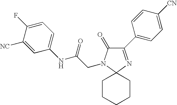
C1(C2=CC=C([CN])C=C2)=NC2(N(CC(NC3=CC=C(F)C([NC])=C3)=O)C1=O)CCCCC2
